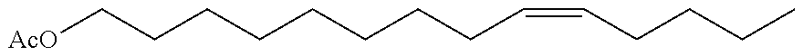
C(CCCCCCCC=CCCCC)[AcO]
